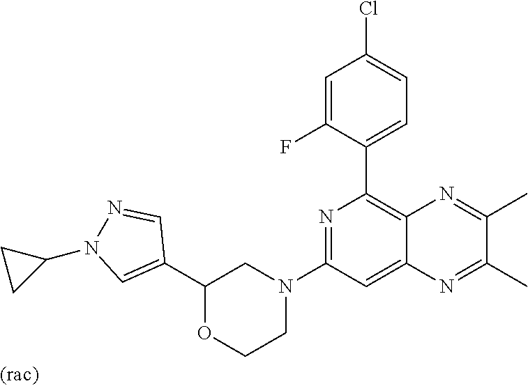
C1(C2=CN(C3CC3)N=C2)OCCN(C2=NC(C3=CC=C(Cl)C=C3F)=C3C(=C2)N=C(C)C(C)=N3)C1
